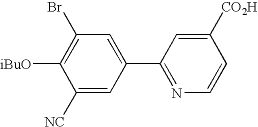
C1([NC])=CC(C2=NC=CC([CO2H])=C2)=CC(Br)=C1[iBuO]
